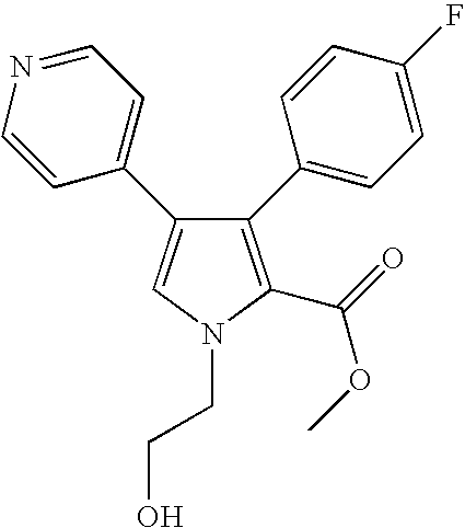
C1(C2=CC=C(F)C=C2)=C(C(=O)OC)N(CCO)C=C1C1=CC=NC=C1
